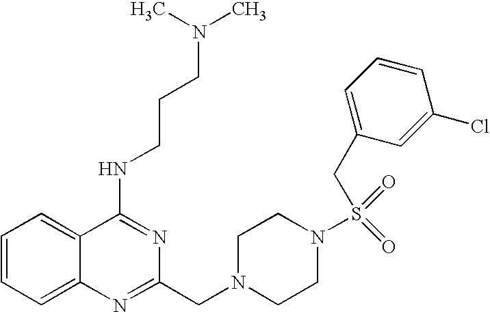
C1=CC=C2C(=C1)C(NCCCN(C)C)=NC(CN1CCN(S(=O)(=O)CC3=CC=CC(Cl)=C3)CC1)=N2
